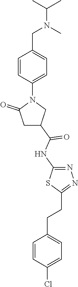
C1=CC(N2C(=O)CC(C(NC3=NN=C(CCC4=CC=C(Cl)C=C4)S3)=O)C2)=CC=C1CN(C(C)C)C
